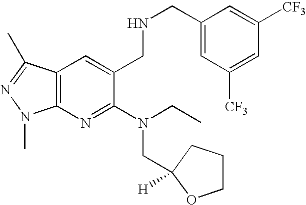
C12=C(N=C(N(CC)CC3([H])OCCC3)C(CNCC3=CC([CF3])=CC([CF3])=C3)=C1)N(C)N=C2C
